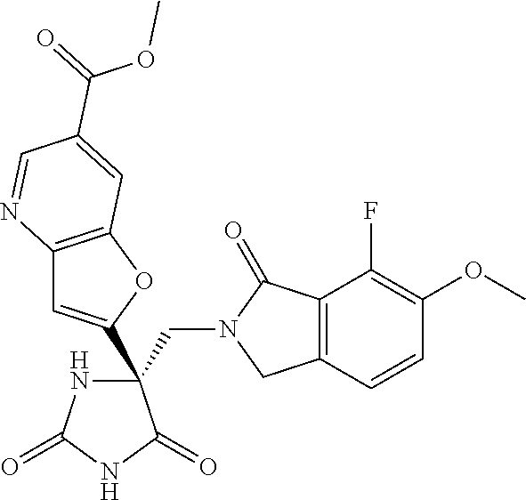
C(C1(C2=CC3=C(O2)C=C(C(=O)OC)C=N3)NC(=O)NC1=O)N1CC2=C(C1=O)C(F)=C(OC)C=C2
